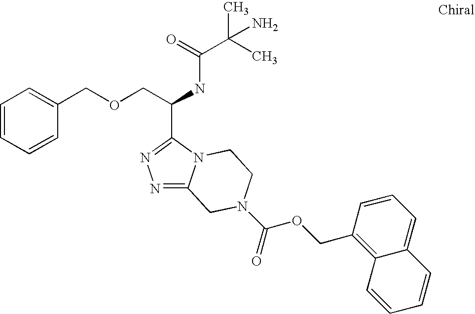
N1=C2N(C(C(COCC3=CC=CC=C3)NC(C(C)(C)N)=O)=N1)CCN(C(=O)OCC1=C3C(=CC=C1)C=CC=C3)C2
